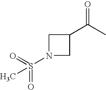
N1(S(=O)(=O)C)CC(C(C)=O)C1
